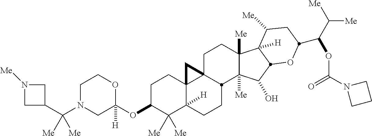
C1N(C(C2CN([Me])C2)([Me])[Me])CC(OC2C([Me])([Me])C3([H])C4(CC2)C2(CCC5([Me])C([Me])(C(O)C6C5([H])C([Me])CC(C(C([Me])[Me])OC(N5CCC5)=O)O6)C2CC3)C4)([H])OC1
